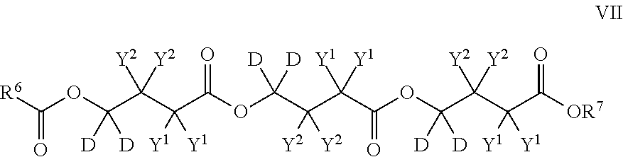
[R6]C(OC(C(C(C(OC(C(C(C(OC(C(C(C([OR7])=O)([Y1])[Y1])([Y2])[Y2])([D])[D])=O)([Y1])[Y1])([Y2])[Y2])([D])[D])=O)([Y1])[Y1])([Y2])[Y2])([D])[D])=O
